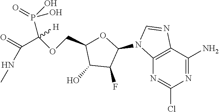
C12=C(C(N)=NC(Cl)=N1)N=CN2C1OC(COC(C(=O)NC)(P(O)(=O)O)[H])C(O)C1F
